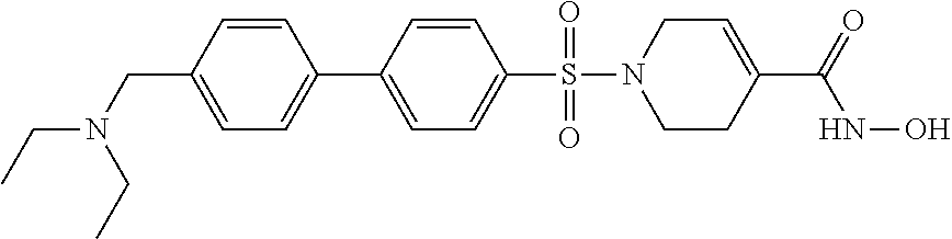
C(C1=CC=C(C2=CC=C(S(=O)(=O)N3CCC(C(NO)=O)=CC3)C=C2)C=C1)N(CC)CC
